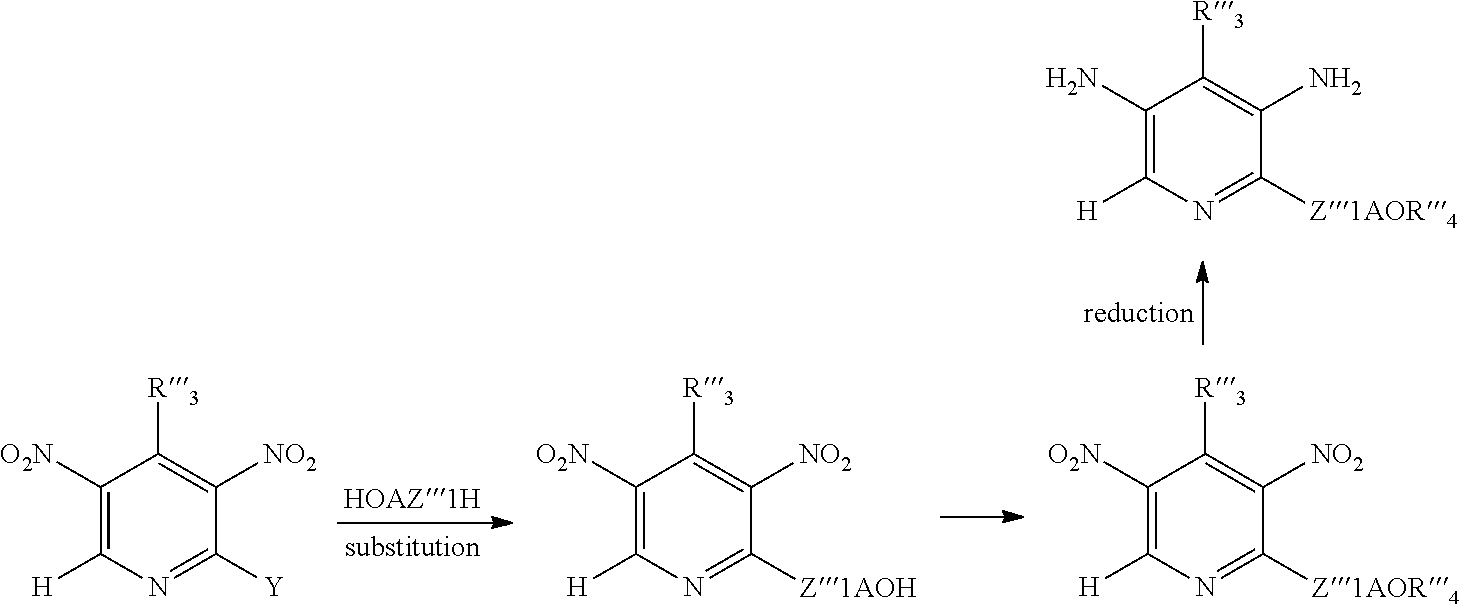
C1(N)=C([H])N=C([Z1AOR4])C(N)=C1[R3].C1([O2N])=C([H])N=C([Y])C([NO2])=C1[R3].C1([O2N])=C([H])N=C([Z1AOH])C([NO2])=C1[R3].C1([O2N])=C([H])N=C([Z1AOR4])C([NO2])=C1[R3]
